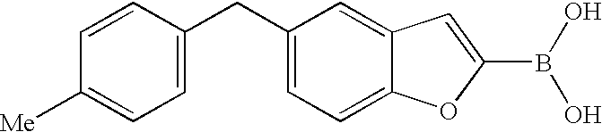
C1=CC(CC2=CC=C3C(=C2)C=C(B(O)O)O3)=CC=C1[Me]
